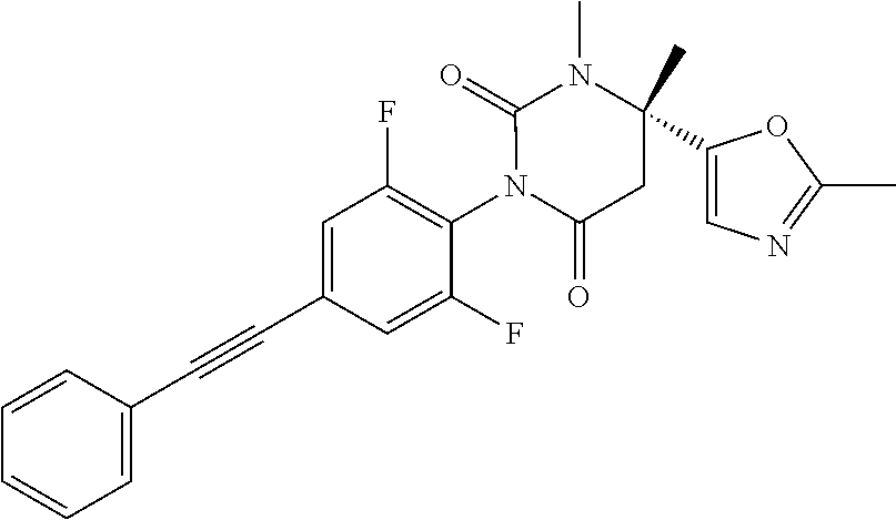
C1=CC(C#CC2=CC(F)=C(N3C(=O)CC(C4=CN=C(C)O4)(C)N(C)C3=O)C(F)=C2)=CC=C1
